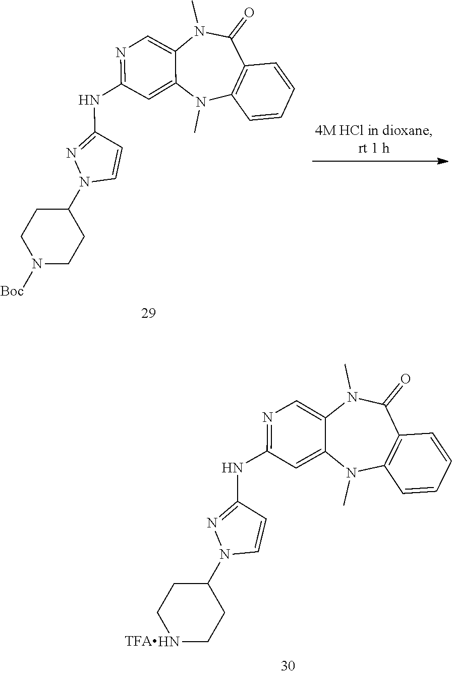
N1=C(NC2=NN(C3CCNCC3)C=C2)C=C2C(=C1)N(C)C(=O)C1=C(N2C)C=CC=C1.N1=C(NC2=NN(C3CCN([Boc])CC3)C=C2)C=C2C(=C1)N(C)C(=O)C1=C(N2C)C=CC=C1
